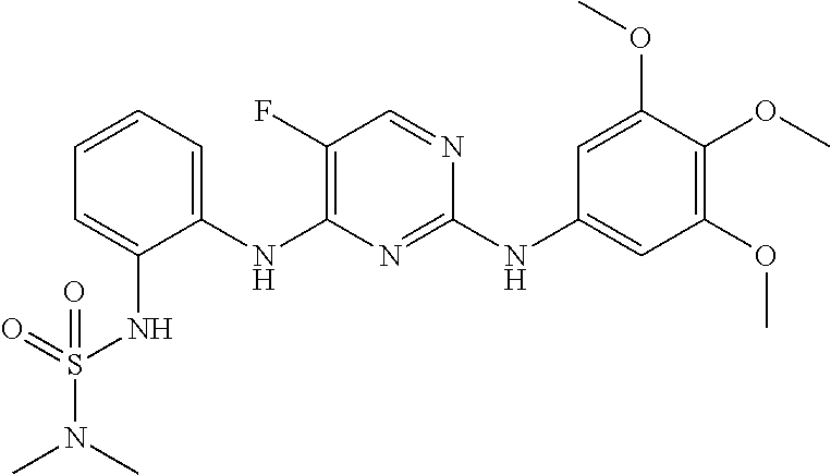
C1=CC=C(NC2=C(F)C=NC(NC3=CC(OC)=C(OC)C(OC)=C3)=N2)C(NS(N(C)C)(=O)=O)=C1
